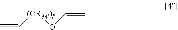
C([(OR34)l]OC=C)=C
